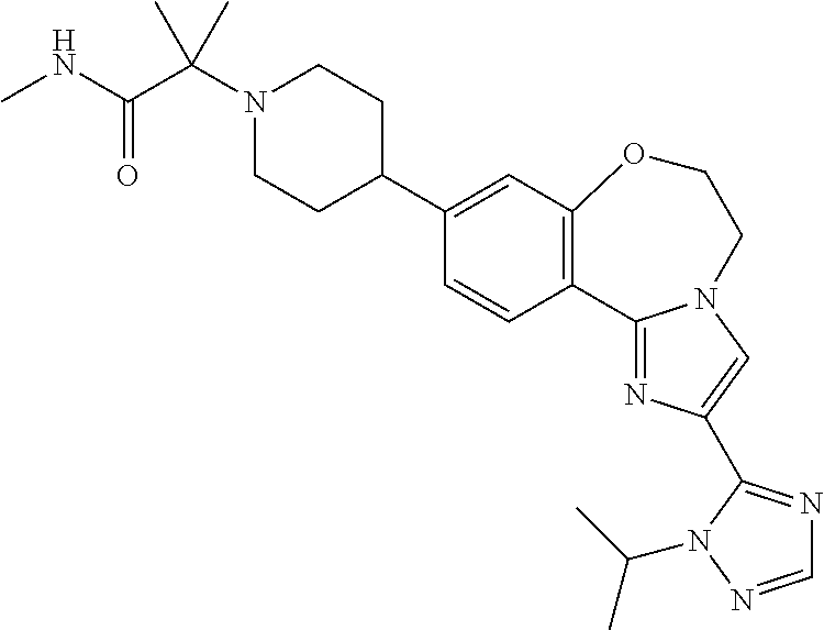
C1(C2CCN(C(C(=O)NC)(C)C)CC2)=CC2=C(C=C1)C1=NC(C3=NC=NN3C(C)C)=CN1CCO2
